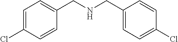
C1=C(Cl)C=CC(CNCC2=CC=C(Cl)C=C2)=C1
